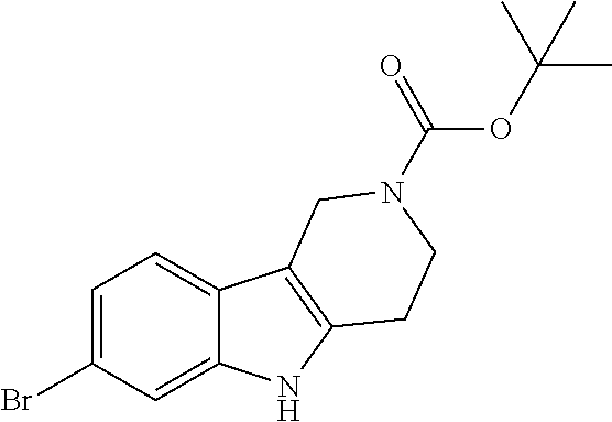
C1=C(Br)C=C2C(=C1)C1=C(N2)CCN(C(=O)OC(C)(C)C)C1
